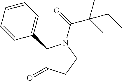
C1(C2=CC=CC=C2)C(=O)CCN1C(=O)C(C)(C)CC
